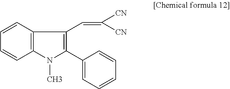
C1=CC=CC2=C1C(C=C([CN])[CN])=C(C1=CC=CC=C1)N2C
